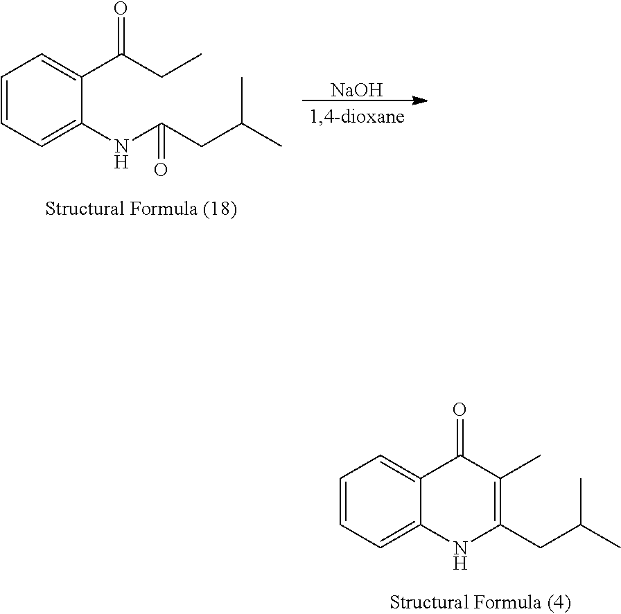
C1=CC=C(NC(CC(C)C)=O)C(C(CC)=O)=C1.[NaOH].C1=CC=C2C(=C1)C(=O)C(C)=C(CC(C)C)N2
